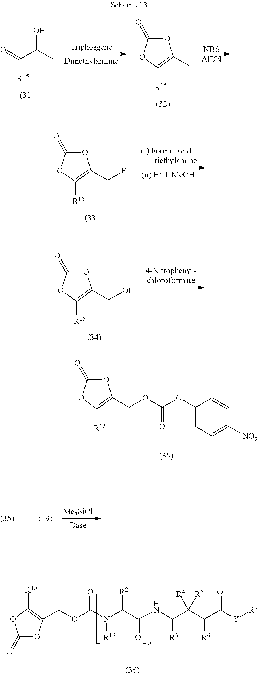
C(C(C)O)(=O)[R15].O1C(=O)OC([R15])=C1C.[NBS].[AlBN].O1C(=O)OC([R15])=C1CBr.O1C(=O)OC([R15])=C1CO.O1C(=O)OC([R15])=C1COC(OC1=CC=C([NO2])C=C1)=O.[Me3SiCl].O(C(N(C(C(NC(C(C(C([Y][R7])=O)[R6])([R4])[R5])[R3])=O)[R2])[R16])=O)CC1=C([R15])OC(=O)O1
